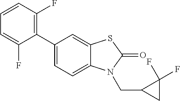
C1(C2=CC=C3C(=C2)SC(=O)N3CC2CC2(F)F)=C(F)C=CC=C1F
